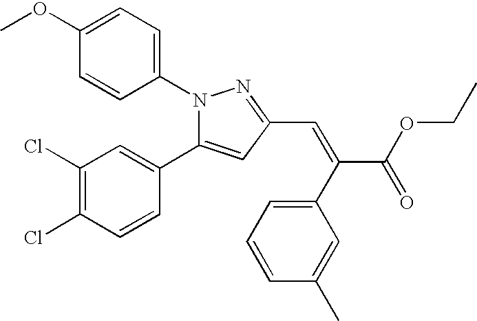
C1=C(OC)C=CC(N2C(C3=CC(Cl)=C(Cl)C=C3)=CC(C=C(C3=CC=CC(C)=C3)C(OCC)=O)=N2)=C1
